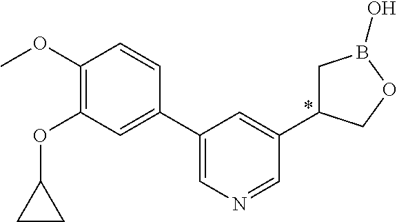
C1(OC)=C(OC2CC2)C=C(C2=CN=CC(C3CB(O)OC3)=C2)C=C1
